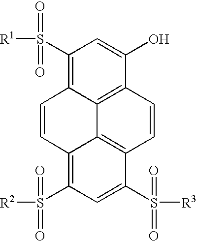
C1(S([R1])(=O)=O)=C2C3=C(C(O)=C1)C=CC1=C3C(=C(S(=O)(=O)[R2])C=C1S([R3])(=O)=O)C=C2
